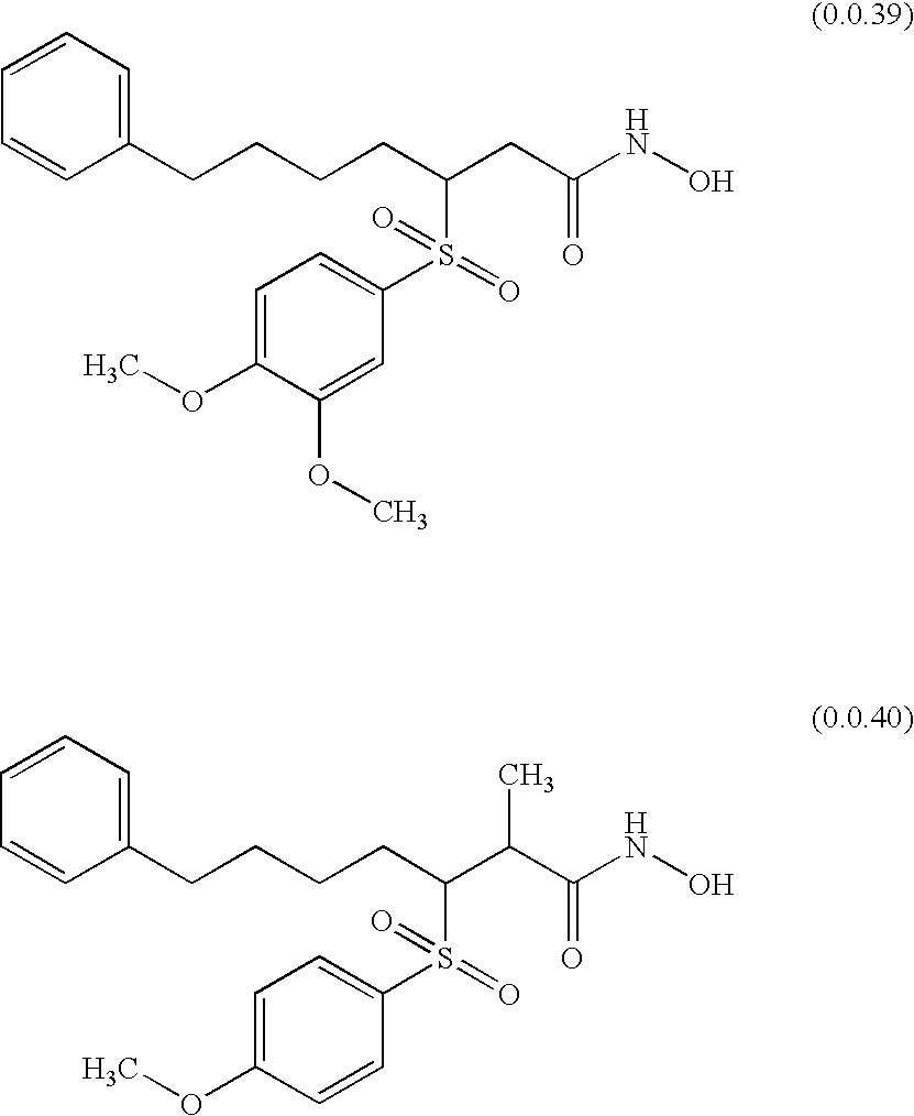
C1(CCCCC(CC(NO)=O)S(C2=CC=C(OC)C(OC)=C2)(=O)=O)=CC=CC=C1.C1(CCCCC(C(C(NO)=O)C)S(C2=CC=C(OC)C=C2)(=O)=O)=CC=CC=C1
